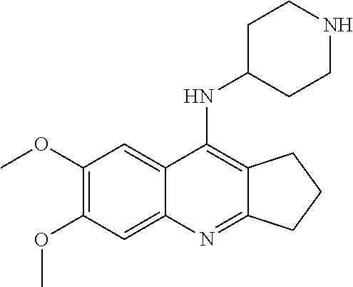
C1(OC)=C(OC)C=C2C(=C1)C(NC1CCNCC1)=C1C(=N2)CCC1
